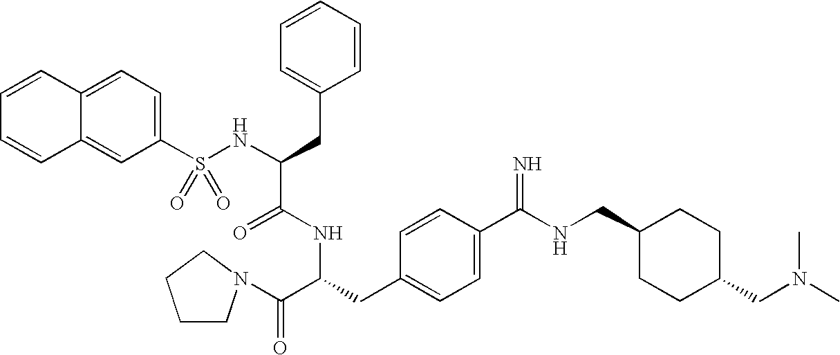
C1(S(NC(CC2=CC=CC=C2)C(NC(CC2=CC=C(C(NCC3CCC(CN(C)C)CC3)=N)C=C2)C(=O)N2CCCC2)=O)(=O)=O)=CC=C2C(=C1)C=CC=C2
